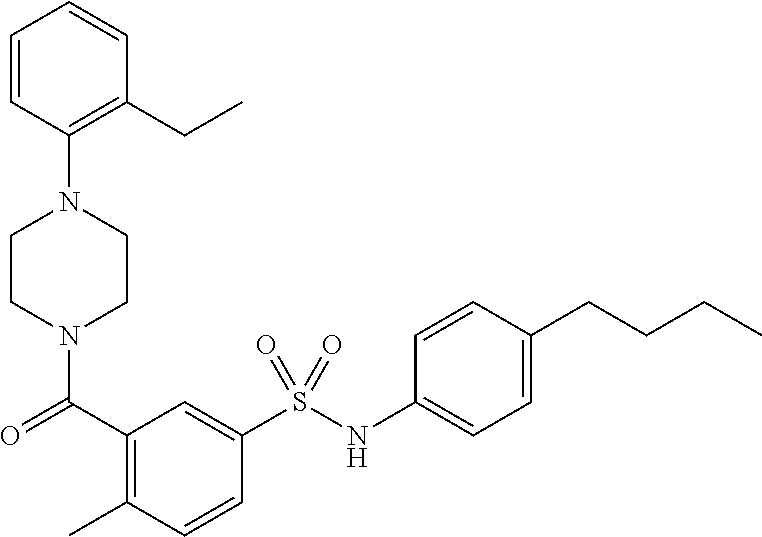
C1=CC(N2CCN(C(C3=C(C)C=CC(S(NC4=CC=C(CCCC)C=C4)(=O)=O)=C3)=O)CC2)=C(CC)C=C1
